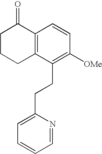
C1C2=C(C(=O)CC1)C=CC([OMe])=C2CCC1=CC=CC=N1
